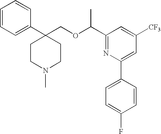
C1=CC=CC(C2(COC(C3=NC(C4=CC=C(F)C=C4)=CC([CF3])=C3)C)CCN(C)CC2)=C1
